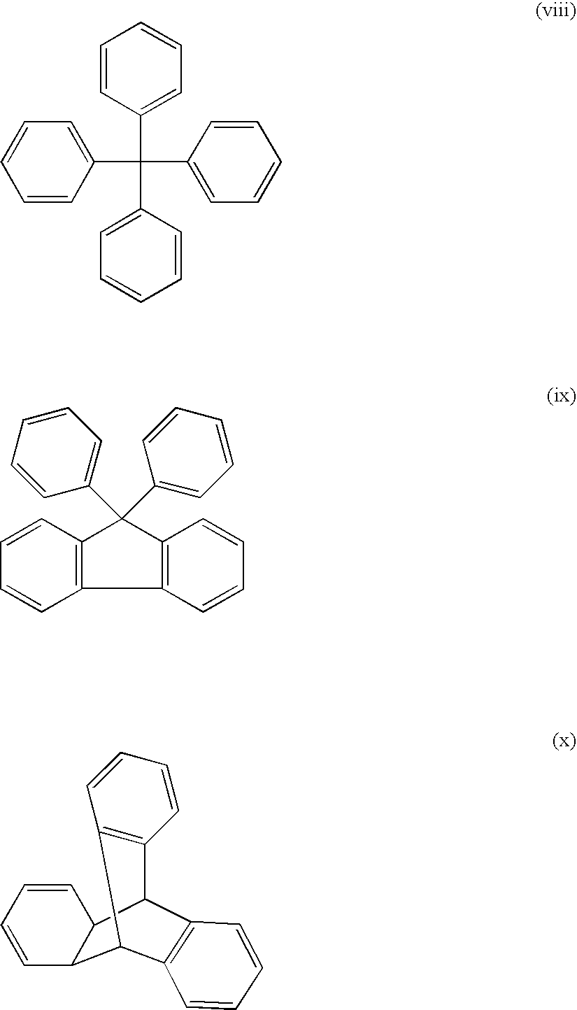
C1=CC(C(C2=CC=CC=C2)(C2=CC=CC=C2)C2=CC=CC=C2)=CC=C1.C1=CC=CC2C1C1C3=C(C2C2=C1C=CC=C2)C=CC=C3.C12=C(C=CC=C1)C(C1=CC=CC=C1)(C1=CC=CC=C1)C1=C2C=CC=C1
